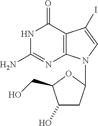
N1C(N)=NC2=C(C1=O)C(I)=CN2C1CC(O)C(CO)O1
